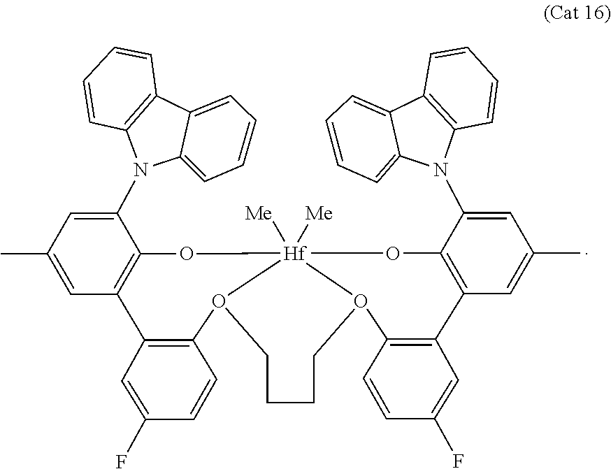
C1=CC2=C(C=C1)N(C1=CC(C)=CC3=C1O[Hf]14([Me])([Me])O(C5=C3C=C(F)C=C5)CCCCO1C1=C(C=C(F)C=C1)C1=C(C(N3C5=C(C6=CC=CC=C36)C=CC=C5)=CC(C)=C1)O4)C1=CC=CC=C21
